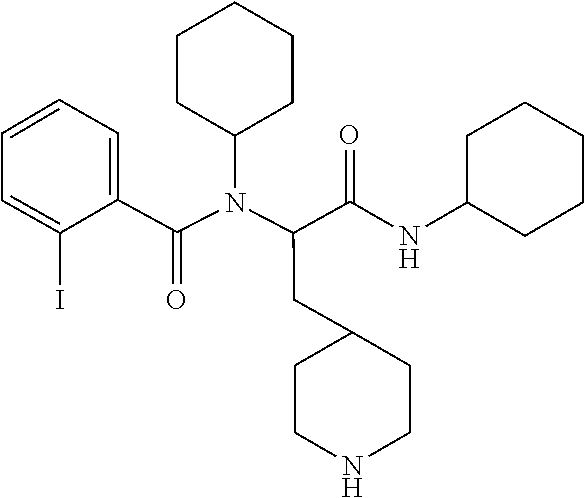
N(C(C1=CC=CC=C1I)=O)(C1CCCCC1)C(C(NC1CCCCC1)=O)CC1CCNCC1
